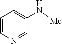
C1=CN=CC(N[Me])=C1
